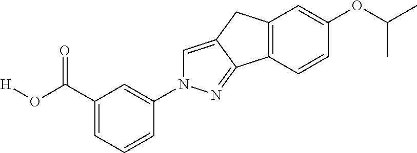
C1(C(O[H])=O)=CC=CC(N2C=C3C(=N2)C2=C(C3)C=C(OC(C)C)C=C2)=C1
